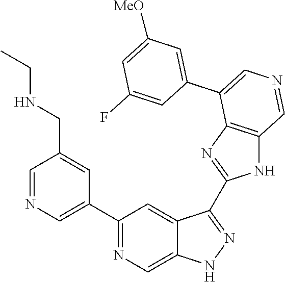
C1(C2=CN=CC(CNCC)=C2)=NC=C2C(=C1)C(C1=NC3=C(N1)C=NC=C3C1=CC([MeO])=CC(F)=C1)=NN2
